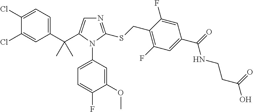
N1=C(SCC2=C(F)C=C(C(NCCC(=O)O)=O)C=C2F)N(C2=CC=C(F)C(OC)=C2)C(C(C2=CC=C(Cl)C(Cl)=C2)(C)C)=C1
